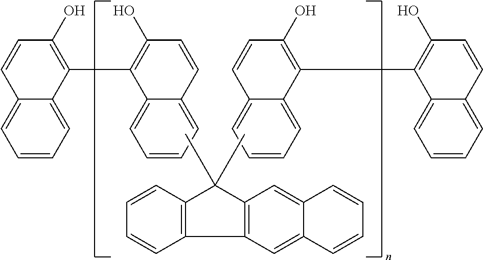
C1=CC=C2C(=C1)C(C1=C(O)C=CC3=CC=CC=C13)=C(O)C=C2.CC1(C)C2=C(C3=C1C=CC=C3)C=C1C(=C2)C=CC=C1.C1=CC(O)=C(C2=C(O)C=CC3=CC=CC=C23)C2=CC=CC=C12
